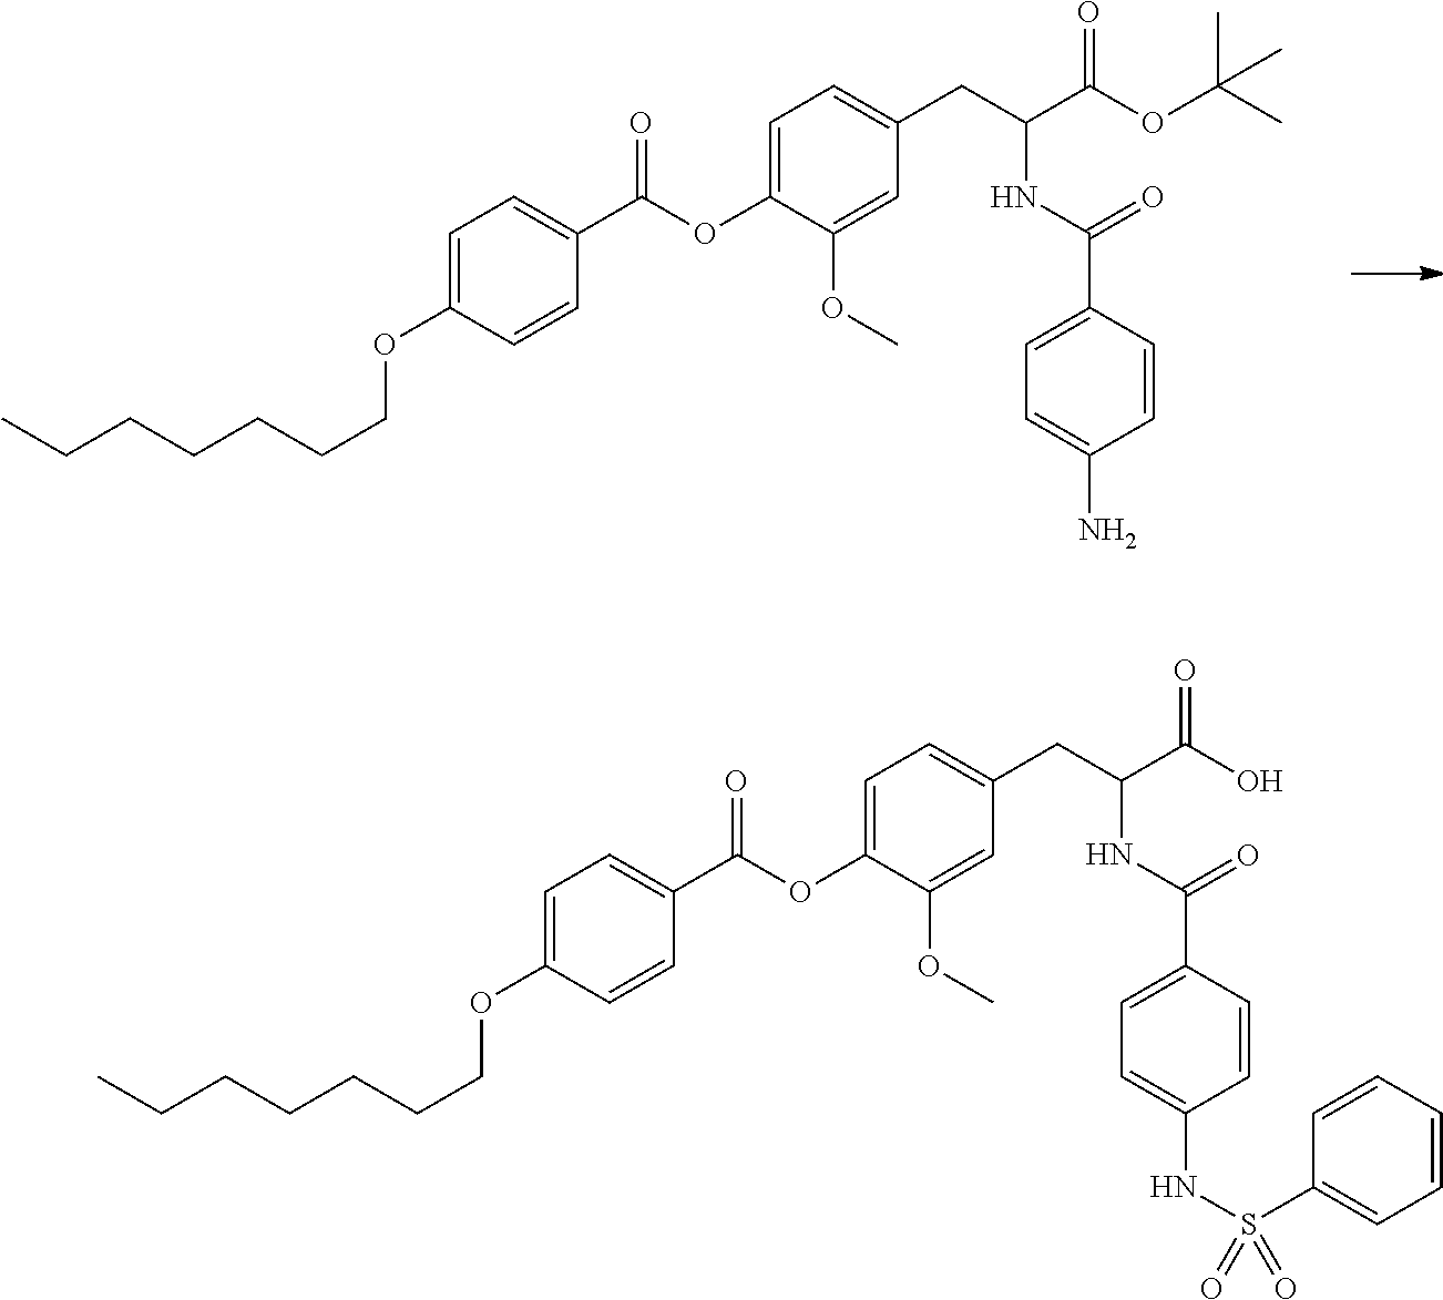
CCCCCCCOC1=CC=C(C(OC2=CC=C(CC(C(OC(C)(C)C)=O)NC(=O)C3=CC=C(N)C=C3)C=C2OC)=O)C=C1.CCCCCCCOC1=CC=C(C(OC2=CC=C(CC(C(O)=O)NC(=O)C3=CC=C(NS(C4=CC=CC=C4)(=O)=O)C=C3)C=C2OC)=O)C=C1
